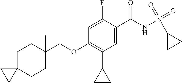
C1=C(F)C(C(NS(=O)(=O)C2CC2)=O)=CC(C2CC2)=C1OCC1(C)CCC2(CC1)CC2
